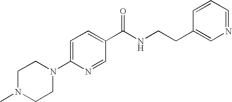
C1N(C)CCN(C2=CC=C(C(NCCC3=CN=CC=C3)=O)C=N2)C1
